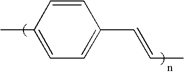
CC1=CC=C(C=CC)C=C1
